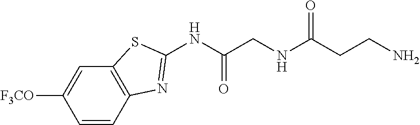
C1=CC2=C(C=C1[F3CO])SC(NC(=O)CNC(=O)CCN)=N2
